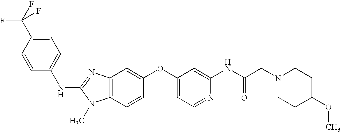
N(C1=NC2=C(N1C)C=CC(OC1=CC=NC(NC(CN3CCC(OC)CC3)=O)=C1)=C2)C1=CC=C(C(F)(F)F)C=C1
